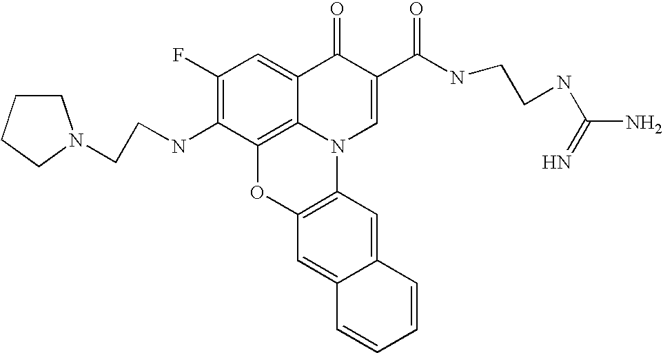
C1(F)=C(NCCN2CCCC2)C2=C3C(=C1)C(=O)C(C(NCCNC(=N)N)=O)=CN3C1=C(O2)C=C2C(=C1)C=CC=C2
